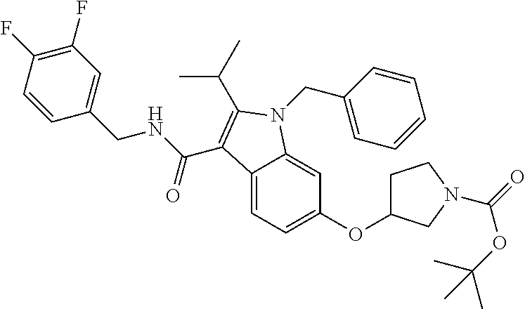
C12=CC=C(OC3CCN(C(OC(C)(C)C)=O)C3)C=C1N(CC1=CC=CC=C1)C(C(C)C)=C2C(NCC1=CC(F)=C(F)C=C1)=O
